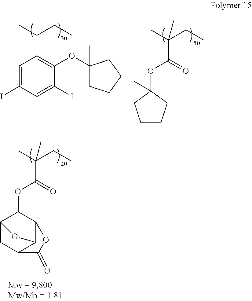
C1=C(I)C=C(I)C(OC2(C)CCCC2)=C1C(CC)C.C1CCC(C)(OC(C(C)(CC)C)=O)C1.C1(OC(C(C)(CC)C)=O)C2CC3C(C1OC3=O)O2
